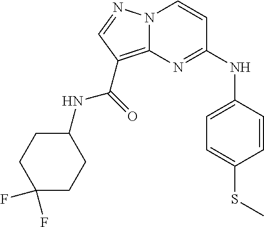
N(C1=NC2=C(C(NC3CCC(F)(F)CC3)=O)C=NN2C=C1)C1=CC=C(SC)C=C1
